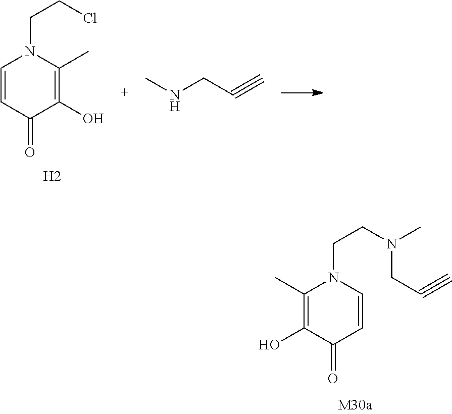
C1=CC(=O)C(O)=C(C)N1CCCl.[H2].CNCC#C.C1=CC(=O)C(O)=C(C)N1CCN(CC#C)C
